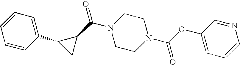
C(N1CCN(C(OC2=CC=CN=C2)=O)CC1)(C1C(C2=CC=CC=C2)C1)=O
